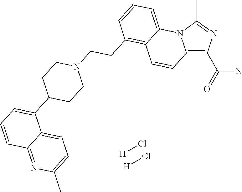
[H]Cl.[H]Cl.C12=C(C(=O)N)N=C(C)N1C1=CC=CC(CCN3CCC(C4=CC=CC5=NC(C)=CC=C45)CC3)=C1C=C2
